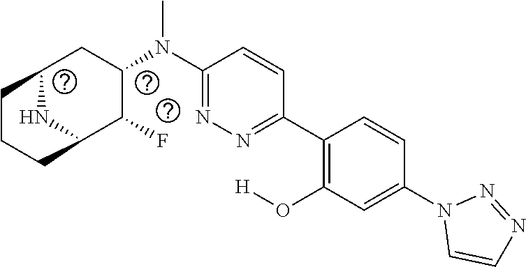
C1(C2=C(O[H])C=C(N3C=CN=N3)C=C2)=NN=C(N(C2CC3NC(C2F)CCC3)C)C=C1
